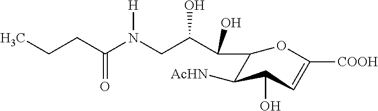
CCCC(N(CC(C(O)C1C([AcHN])C(O)C=C([COOH])O1)O)[H])=O
